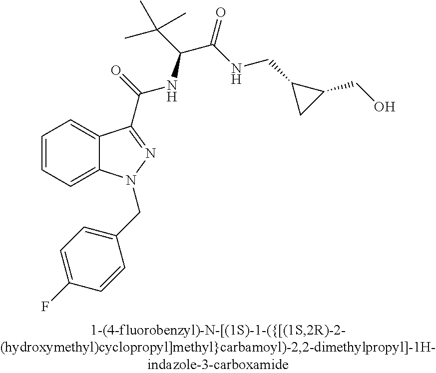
C1=CC=C2C(=C1)C(C(=O)NC(C(C)(C)C)C(=O)NCC1CC1CO)=NN2CC1=CC=C(F)C=C1
